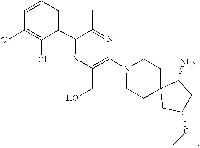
C1C2(CC(OC)CC2N)CCN(C2=C(CO)N=C(C3=CC=CC(Cl)=C3Cl)C(C)=N2)C1
